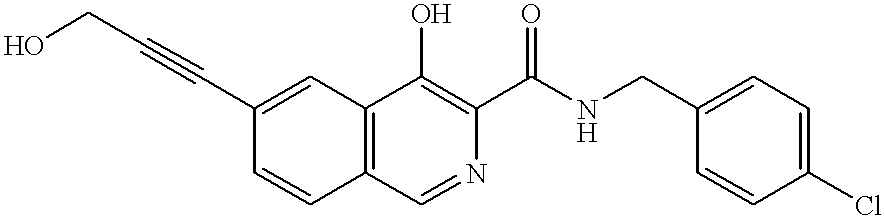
C12=C(C=C(C#CCO)C=C1)C(O)=C(C(NCC1=CC=C(Cl)C=C1)=O)N=C2
